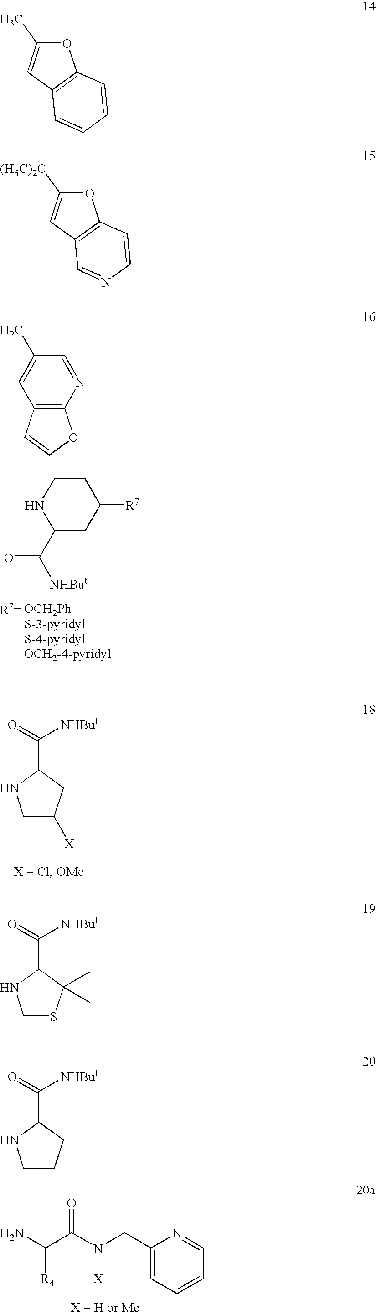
C([NHBut])(=O)C1NCC([X])C1.NC(C(N(CC1=CC=CC=N1)[X])=O)[R4].C1(C([NHBut])=O)CC([R7])CCN1.[S-3-pyridyl].[S-4-pyridyl].[OCH2-4-pyridyl].C12=C(C=C([(H3C)2C])O1)C=NC=C2.C12=C(N=CC(C)=C1)OC=C2.C([NHBut])(=O)C1NCSC1(C)C.C([NHBut])(=O)C1NCCC1.C12=C(C=C(C)O1)C=CC=C2
